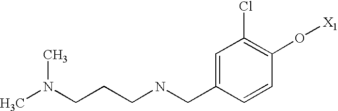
N(CCCN(C)C)CC1=CC(Cl)=C(O[X1])C=C1
